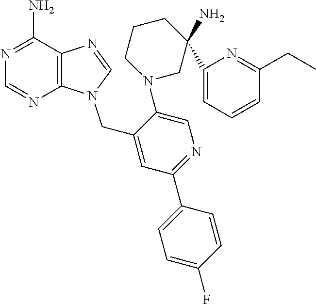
C12=C(N(CC3=CC(C4=CC=C(F)C=C4)=NC=C3N3CC(C4=CC=CC(CC)=N4)(N)CCC3)C=N1)N=CN=C2N
